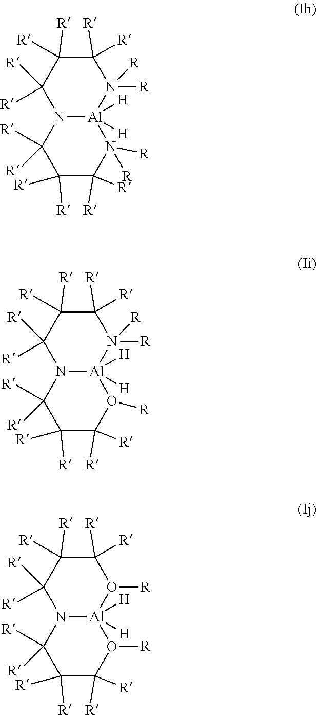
C1([R])([R])C([R])([R])C([R])([R])N2[Al]([H])([H])(N1([R])[R])N([R])([R])C([R])([R])C([R])([R])C2([R])[R].C1([R])([R])C([R])([R])C([R])([R])N2[Al]([H])([H])(N1([R])[R])O([R])C([R])([R])C([R])([R])C2([R])[R].C1([R])([R])C([R])([R])C([R])([R])N2[Al]([H])([H])(O1[R])O([R])C([R])([R])C([R])([R])C2([R])[R]
